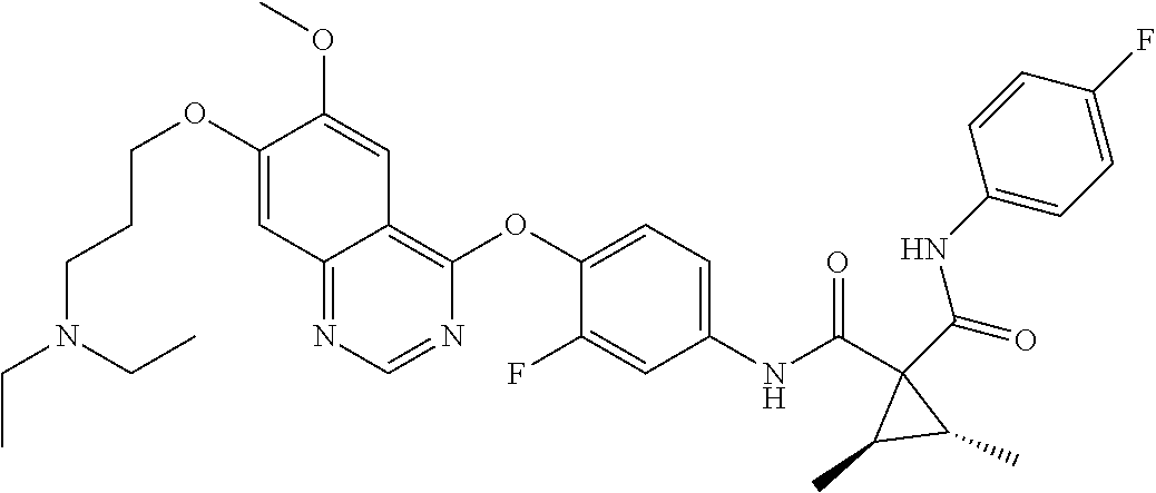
O=C(C1(C(NC2=CC=C(OC3=C4C(=NC=N3)C=C(OCCCN(CC)CC)C(OC)=C4)C(F)=C2)=O)C(C)C1C)NC1=CC=C(F)C=C1
